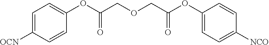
C1=C([OCN])C=CC(OC(COCC(OC2=CC=C([NCO])C=C2)=O)=O)=C1
